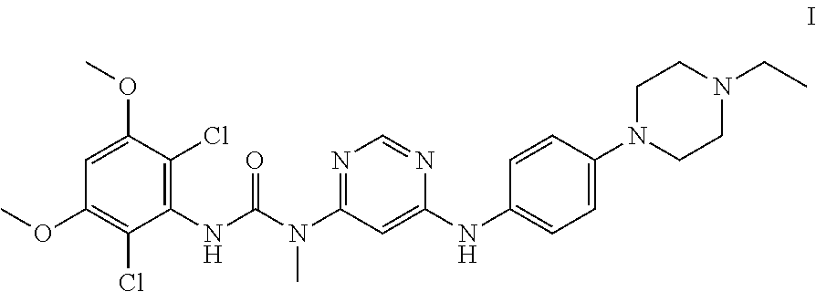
C1(NC(=O)N(C2=NC=NC(NC3=CC=C(N4CCN(CC)CC4)C=C3)=C2)C)=C(Cl)C(OC)=CC(OC)=C1Cl
